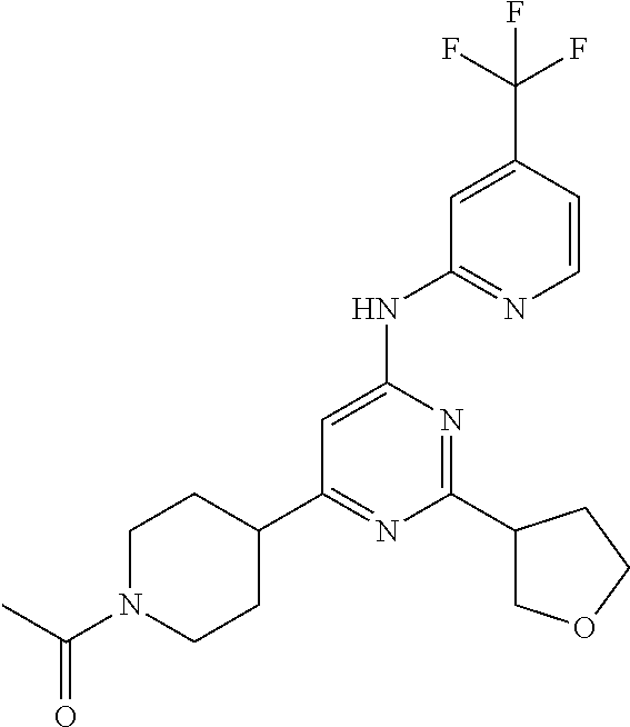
C1(C2COCC2)=NC(NC2=NC=CC(C(F)(F)F)=C2)=CC(C2CCN(C(C)=O)CC2)=N1
